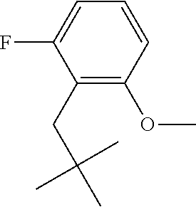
C1(CC(C)(C)C)=C(OC)C=CC=C1F
